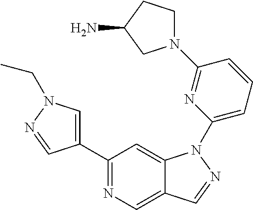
C1(C2=CN(CC)N=C2)=NC=C2C(=C1)N(C1=CC=CC(N3CCC(N)C3)=N1)N=C2
